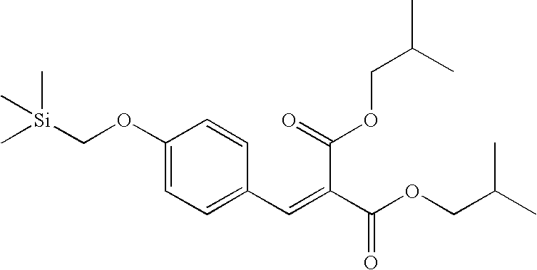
C1(OC[Si](C)(C)C)=CC=C(C=C(C(=O)OCC(C)C)C(OCC(C)C)=O)C=C1
